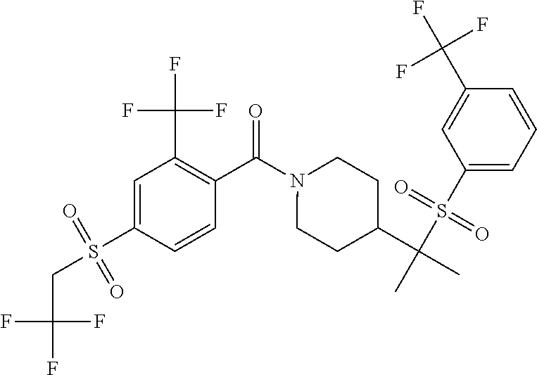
C1=C(S(CC(F)(F)F)(=O)=O)C=CC(C(N2CCC(C(C)(S(C3=CC=CC(C(F)(F)F)=C3)(=O)=O)C)CC2)=O)=C1C(F)(F)F
